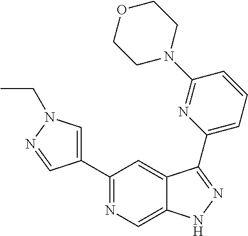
C1(C2=CN(CC)N=C2)=NC=C2C(=C1)C(C1=CC=CC(N3CCOCC3)=N1)=NN2
